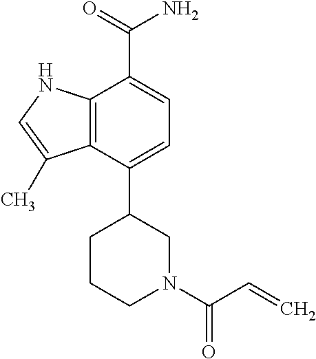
C1N(C(C=C)=O)CC(C2=CC=C(C(=O)N)C3=C2C(C)=CN3)CC1
